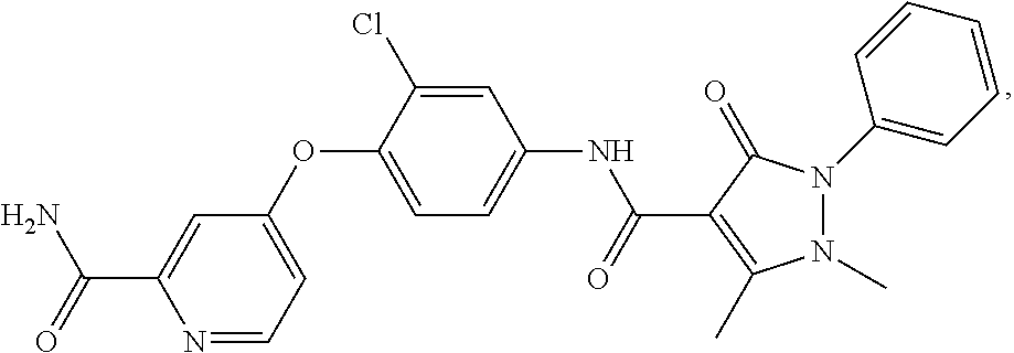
N1=CC=C(OC2=CC=C(NC(=O)C3=C(C)N(C)N(C4=CC=CC=C4)C3=O)C=C2Cl)C=C1C(=O)N
